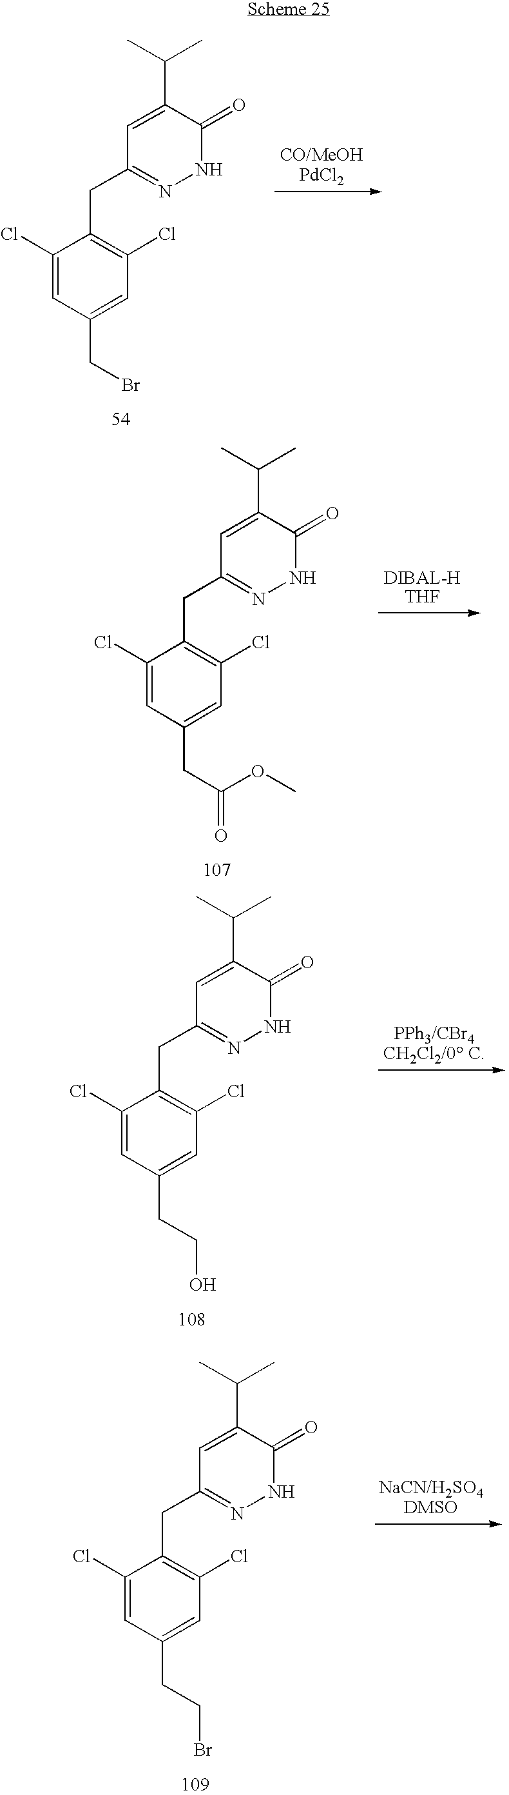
C1(Cl)=CC(CBr)=CC(Cl)=C1CC1=NNC(=O)C(C(C)C)=C1.C1(Cl)=CC(CC(=O)OC)=CC(Cl)=C1CC1=NNC(=O)C(C(C)C)=C1.C1(Cl)=CC(CCO)=CC(Cl)=C1CC1=NNC(=O)C(C(C)C)=C1.C1(Cl)=CC(CCBr)=CC(Cl)=C1CC1=NNC(=O)C(C(C)C)=C1
